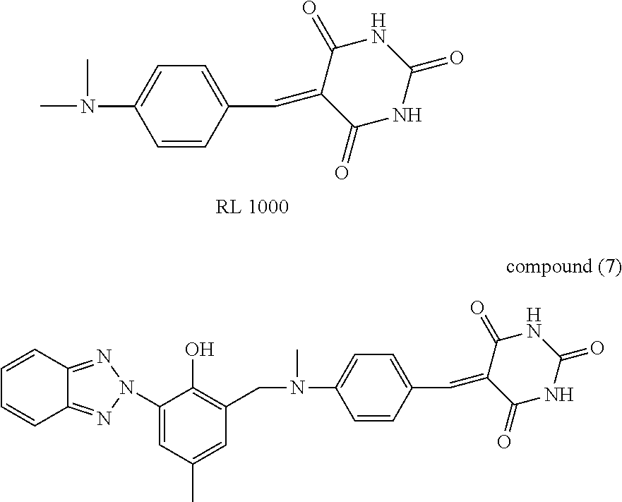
C1=C(C=C2C(=O)NC(=O)NC2=O)C=CC(N(C)C)=C1.C1=CC2=NN(C3=CC(C)=CC(CN(C4=CC=C(C=C5C(=O)NC(=O)NC5=O)C=C4)C)=C3O)N=C2C=C1
